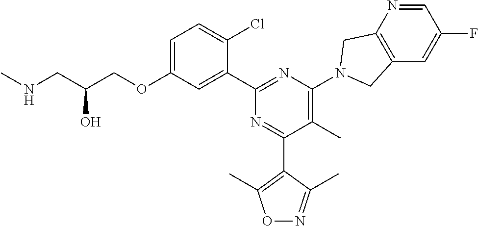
C1=C(OCC(CNC)O)C=C(C2=NC(N3CC4=C(C=C(F)C=N4)C3)=C(C)C(C3=C(C)ON=C3C)=N2)C(Cl)=C1
